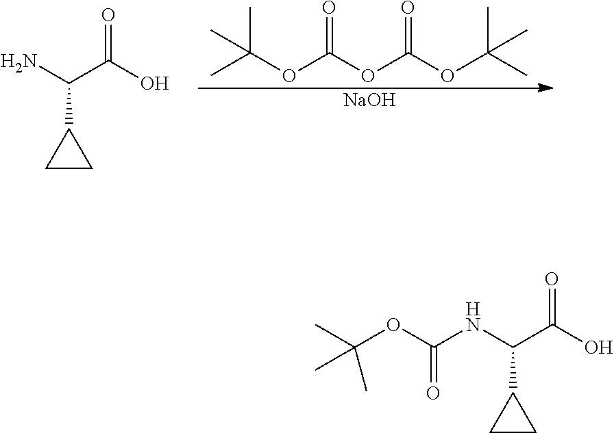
C(OC(OC(OC(C)(C)C)=O)=O)(C)(C)C.[NaOH].C(C1CC1)(N)C(O)=O.C(C1CC1)(NC(OC(C)(C)C)=O)C(O)=O
